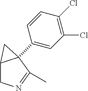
C1(Cl)=C(Cl)C=CC(C23C(CN=C2C)C3)=C1
